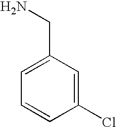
C1=CC(Cl)=CC(CN)=C1
